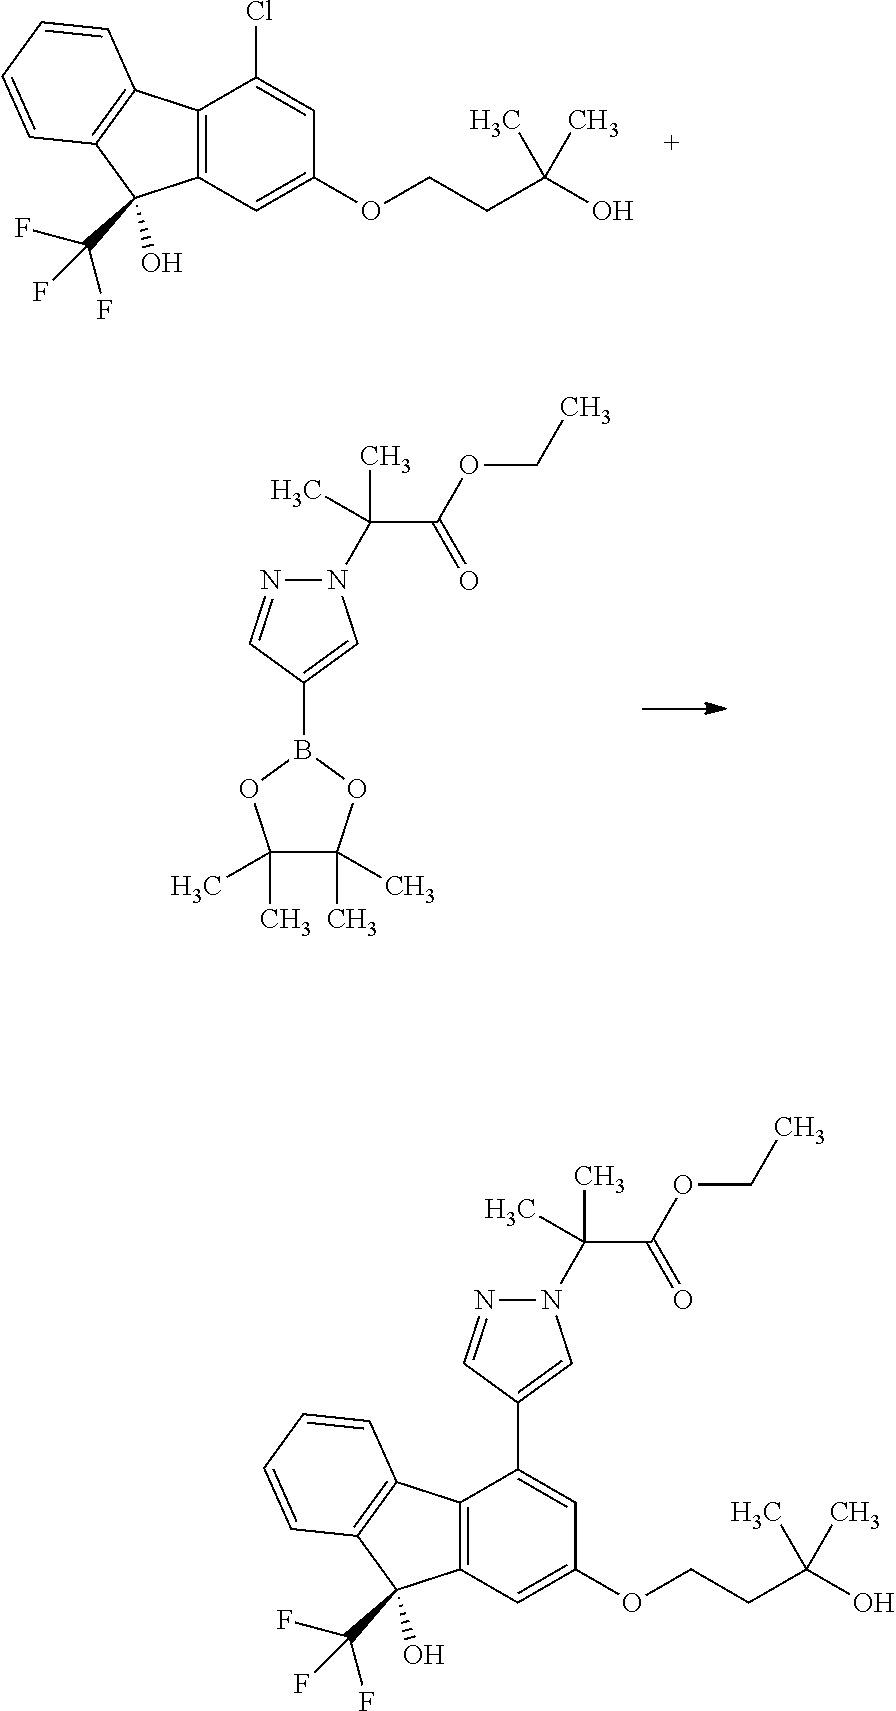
C12=C(C=C(OCCC(O)(C)C)C=C1Cl)C(C(F)(F)F)(O)C1=C2C=CC=C1.B1(C2=CN(C(C(=O)OCC)(C)C)N=C2)OC(C)(C)C(C)(C)O1.C12=C(C=C(OCCC(O)(C)C)C=C1C1=CN(C(C(=O)OCC)(C)C)N=C1)C(C(F)(F)F)(O)C1=C2C=CC=C1
